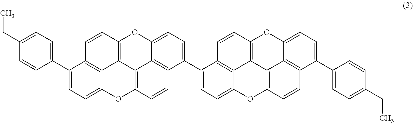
C1=CC(C2=CC=C3C4=C2C=CC2=C4C4=C(O3)C=CC3=C4C(=CC=C3C3=CC=C4C5=C3C=CC3=C5C5=C(O4)C=CC4=C5C(=CC=C4C4=CC=C(CC)C=C4)O3)O2)=CC=C1CC
